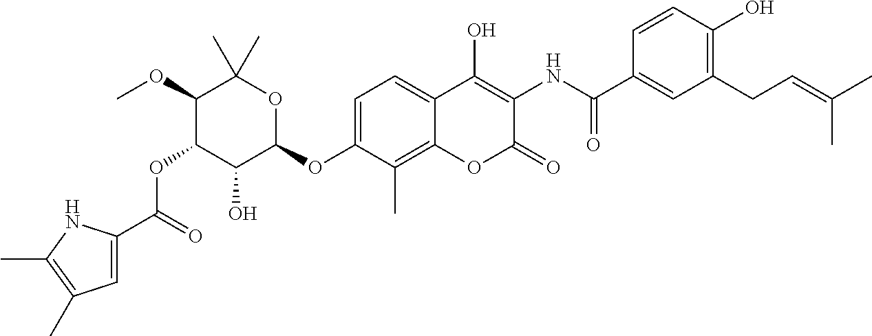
C(=O)(OC1C(O)C(OC2=CC=C3C(=C2C)OC(=O)C(NC(=O)C2=CC(CC=C(C)C)=C(O)C=C2)=C3O)OC(C)(C)C1OC)C1=CC(C)=C(C)N1
